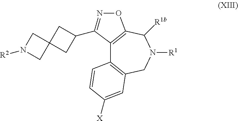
N1([R2])CC2(C1)CC(C1=NOC3=C1C1=C(CN([R1])C3[R1b])C=C([X])C=C1)C2
